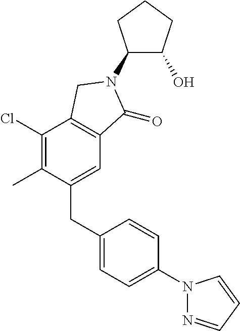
C1(Cl)=C(C)C(CC2=CC=C(N3N=CC=C3)C=C2)=CC2=C1CN(C1C(O)CCC1)C2=O
